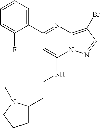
C1=CC=C(C2=NC3=C(Br)C=NN3C(NCCC3CCCN3C)=C2)C(F)=C1
